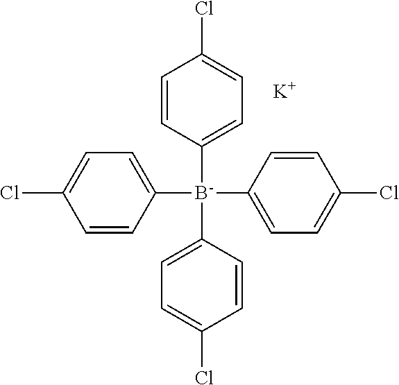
C1=CC([B-](C2=CC=C(Cl)C=C2)(C2=CC=C(Cl)C=C2)C2=CC=C(Cl)C=C2)=CC=C1Cl.[K]
